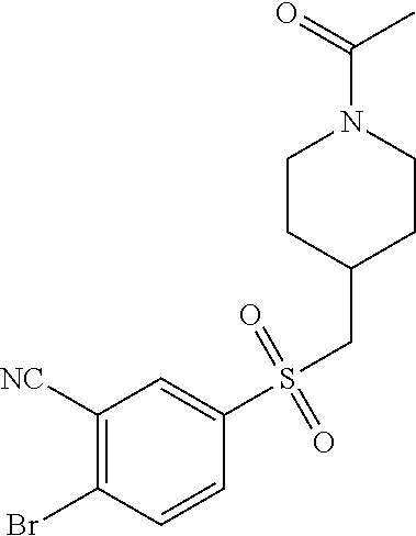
C1CC(CS(C2=CC([NC])=C(Br)C=C2)(=O)=O)CCN1C(C)=O
